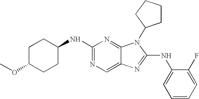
C1(NC2=NC=C3C(=N2)N(C2CCCC2)C(NC2=CC=CC=C2F)=N3)CCC(OC)CC1
